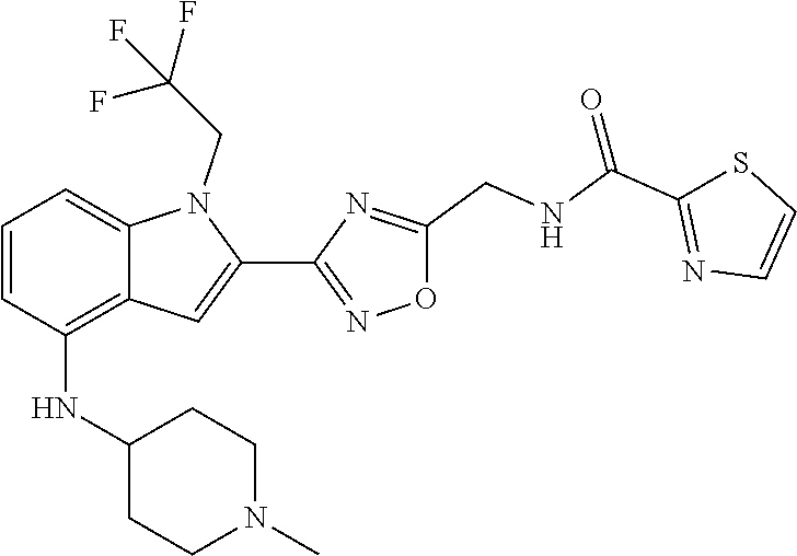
C12=CC=CC(NC3CCN(C)CC3)=C1C=C(C1=NOC(CNC(C3=NC=CS3)=O)=N1)N2CC(F)(F)F
